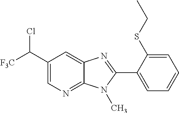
C1(C([F3C])Cl)=CN=C2C(=C1)N=C(C1=CC=CC=C1SCC)N2C
